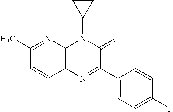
C1(C)=NC2=C(C=C1)N=C(C1=CC=C(F)C=C1)C(=O)N2C1CC1
